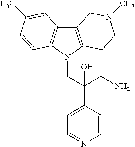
C12=C(N(CC(C3=CC=NC=C3)(CN)O)C3=C1C=C(C)C=C3)CCN(C)C2
